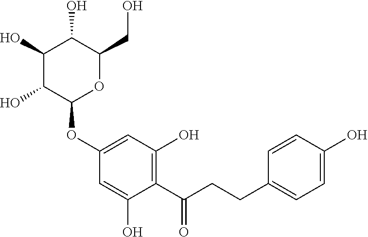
C1(O)C(O)C(OC2=CC(O)=C(C(=O)CCC3=CC=C(O)C=C3)C(O)=C2)OC(CO)C1O
